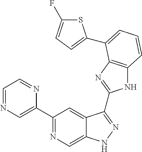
C1(C2=NC=C3C(=C2)C(C2=NC4=C(N2)C=CC=C4C2=CC=C(F)S2)=NN3)=CN=CC=N1
